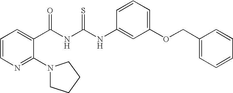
C1=CN=C(N2CCCC2)C(C(NC(NC2=CC(OCC3=CC=CC=C3)=CC=C2)=S)=O)=C1
